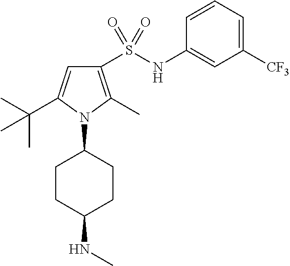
C1(NS(C2=C(C)N(C3CCC(NC)CC3)C(C(C)(C)C)=C2)(=O)=O)=CC([CF3])=CC=C1
